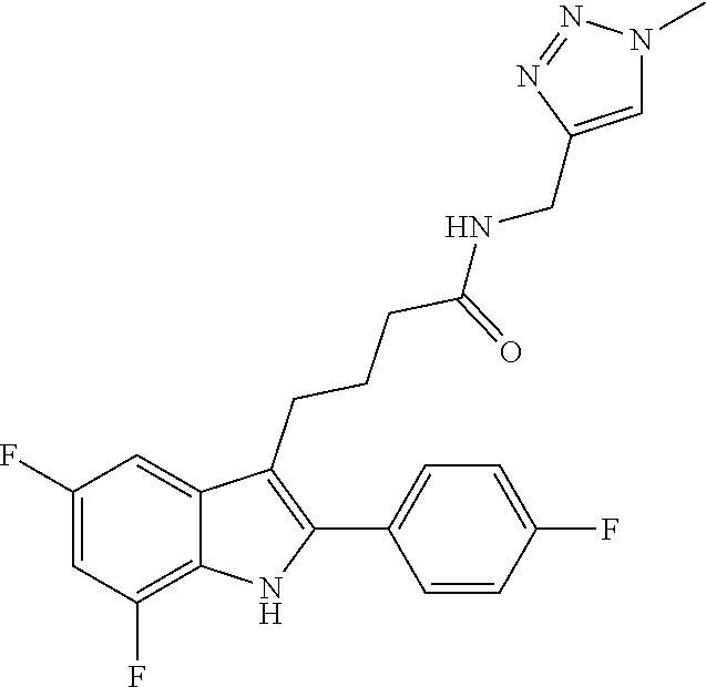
C(CCCC1=C(C2=CC=C(F)C=C2)NC2=C(F)C=C(F)C=C12)(NCC1=CN(C)N=N1)=O
